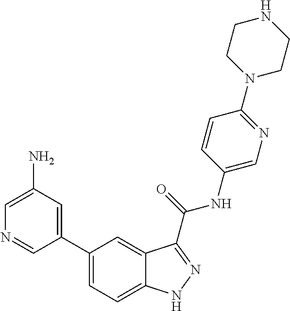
C1(N)=CN=CC(C2=CC=C3C(=C2)C(C(NC2=CN=C(N4CCNCC4)C=C2)=O)=NN3)=C1
